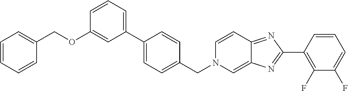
C1=CC=C(C2=CC=C(CN3C=C4C(=NC(C5=C(F)C(F)=CC=C5)=N4)C=C3)C=C2)C=C1OCC1=CC=CC=C1
